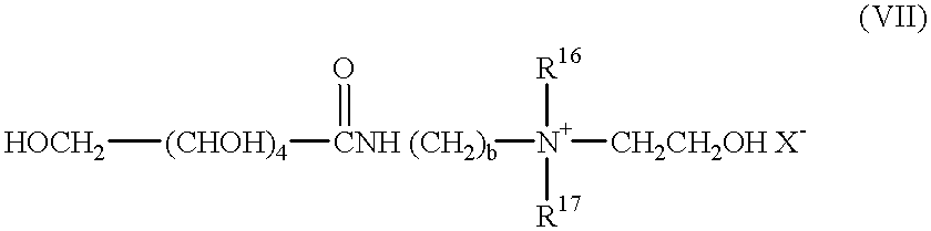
[HOCH2][(CHOH)4][CNH (CH2)b]([N+]([CH2CH2OH X-])([R16])[R17])=O
